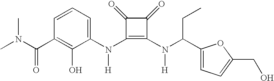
C(C1=C(O)C(N(C2=C(N(C(C3=CC=C(CO)O3)CC)[H])C(=O)C2=O)[H])=CC=C1)(=O)N(C)C
